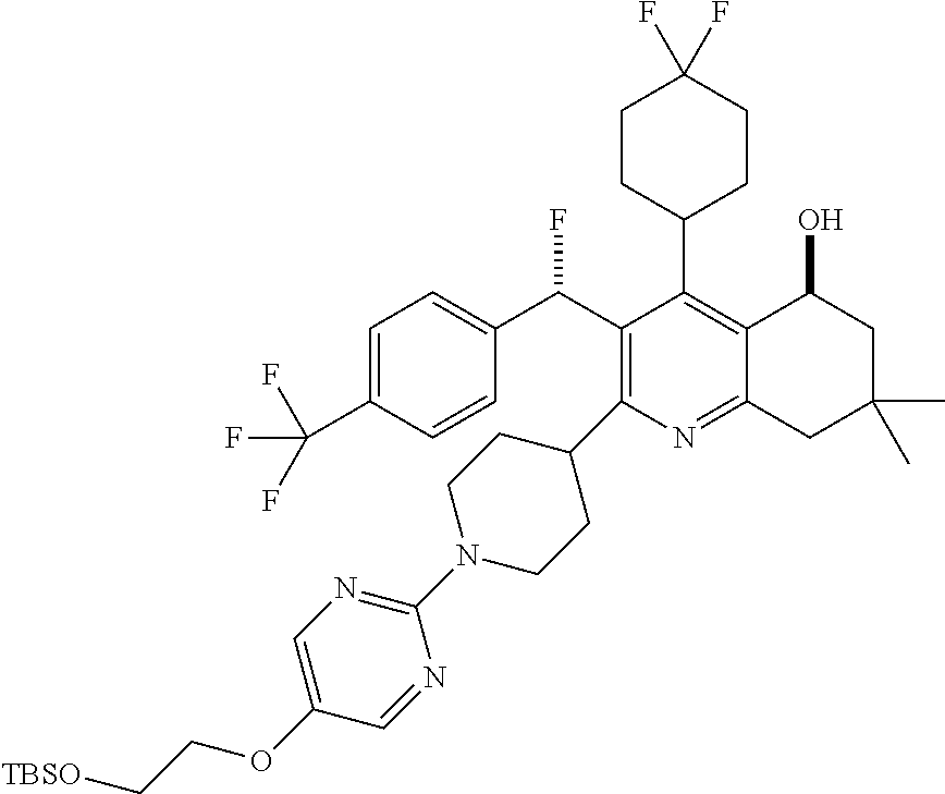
C1=C(C(F)(F)F)C=CC(C(C2=C(C3CCN(C4=NC=C(OCC[TBSO])C=N4)CC3)N=C3C(=C2C2CCC(F)(F)CC2)C(O)CC(C)(C)C3)F)=C1
